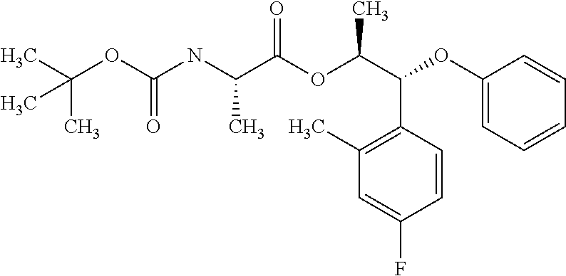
C(OC(NC(C(OC(C(C1=C(C)C=C(F)C=C1)OC1=CC=CC=C1)C)=O)C)=O)(C)(C)C
